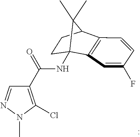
N(C12C3=C(C=CC(F)=C3)C(CC1)C2(C)C)C(=O)C1=C(Cl)N(C)N=C1
